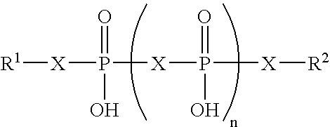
[R1][X]P([X]P([X][R2])(O)=O)(O)=O
